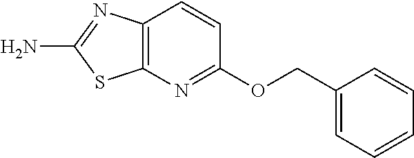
NC1=NC2=C(S1)N=C(OCC1=CC=CC=C1)C=C2
